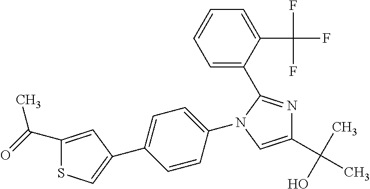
C1=CC(N2C(C3=CC=CC=C3C(F)(F)F)=NC(C(C)(O)C)=C2)=CC=C1C1=CSC(C(C)=O)=C1
